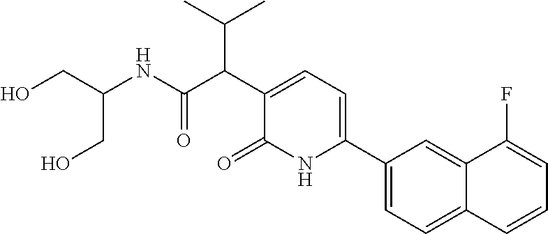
C1(C2=CC=C(C(C(C)C)C(NC(CO)CO)=O)C(=O)N2)=CC=C2C(=C1)C(F)=CC=C2
